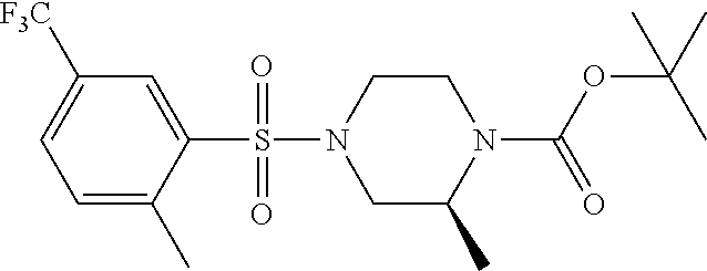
C1=C(C)C(S(=O)(=O)N2CC(C)N(C(=O)OC(C)(C)C)CC2)=CC([F3C])=C1
